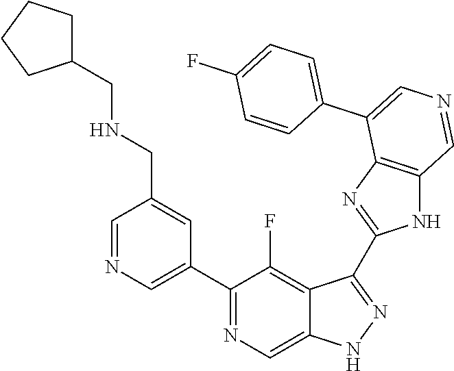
C1(C2=CN=CC(CNCC3CCCC3)=C2)=NC=C2C(=C1F)C(C1=NC3=C(N1)C=NC=C3C1=CC=C(F)C=C1)=NN2
